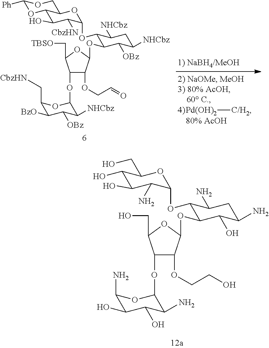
C1(OC2C([NHCbz])C([OBz])C([BzO])C(C[CbzHN])O2)C(OCC=O)C(OC2C(OC3C([CbzHN])C(O)C4OC([Ph])OCC4O3)C([NHCbz])CC([NHCbz])C2[OBz])OC1C[TBSO].[Pd(OH)2][C/H2].C1(OC2C(N)C(O)C(O)C(N)O2)C(OCCO)C(OC2C(OC3C(N)C(O)C(O)C(CO)O3)C(N)CC(N)C2O)OC1CO
